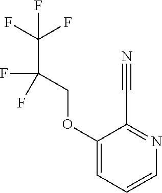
C1(OCC(F)(C(F)(F)F)F)=CC=CN=C1C#N
